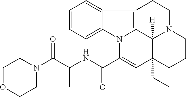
C1=CC=C2C(=C1)C1=C3N2C(C(NC(C)C(N2CCOCC2)=O)=O)=CC2(CC)C3([H])N(CC1)CCC2
